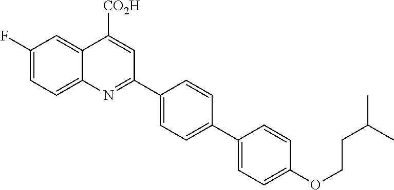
C1(F)=CC=C2C(=C1)C([CO2H])=CC(C1=CC=C(C3=CC=C(OCCC(C)C)C=C3)C=C1)=N2
